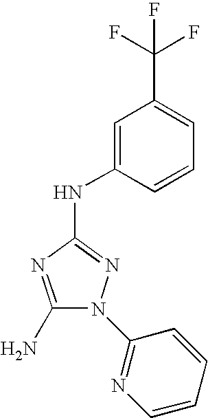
C1(N)=NC(NC2=CC(C(F)(F)F)=CC=C2)=NN1C1=NC=CC=C1
